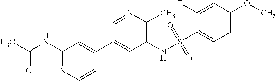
CC(NC1=NC=CC(C2=CC(NS(C3=CC=C(OC)C=C3F)(=O)=O)=C(C)N=C2)=C1)=O
